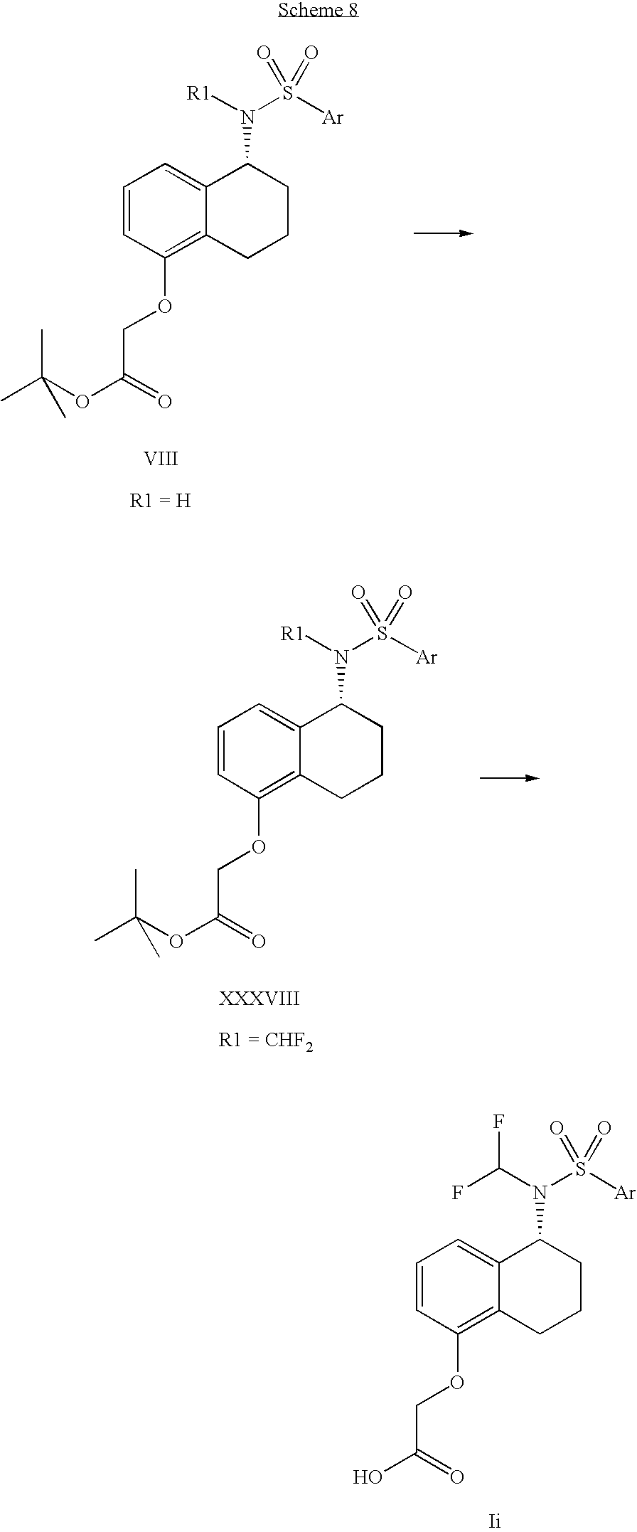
C12=C(OCC(=O)OC(C)(C)C)C=CC=C1C(N([R1])S([Ar])(=O)=O)CCC2.C12=C(OCC(=O)OC(C)(C)C)C=CC=C1C(N([R1])S([Ar])(=O)=O)CCC2.C12=C(OCC(=O)O)C=CC=C1C(N(C(F)F)S([Ar])(=O)=O)CCC2
